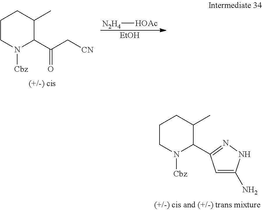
C1CN([Cbz])C(C(C[CN])=O)C(C)C1.[N2H4][HOAc].[EtOH].C1CN([Cbz])C(C2=NNC(N)=C2)C(C)C1
